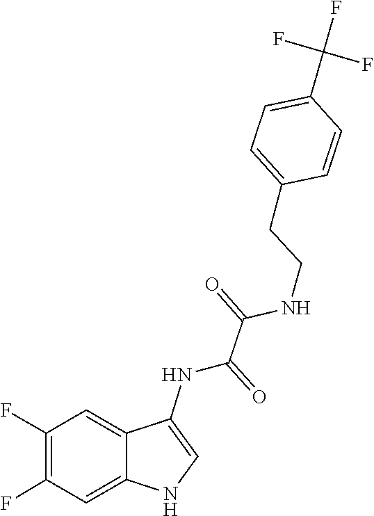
C1=C(CCNC(C(NC2=CNC3=CC(F)=C(F)C=C23)=O)=O)C=CC(C(F)(F)F)=C1
